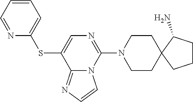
C1=CC=NC(SC2=CN=C(N3CCC4(CC3)CCCC4N)N3C2=NC=C3)=C1
